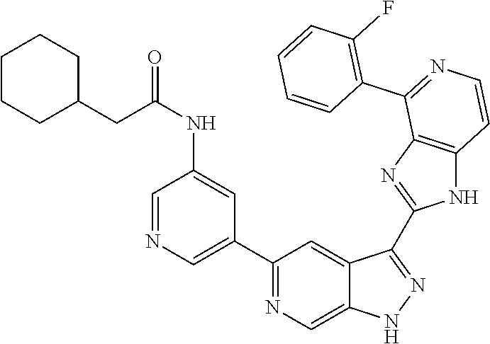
C1(C2=NC=C3C(=C2)C(C2=NC4=C(N2)C=CN=C4C2=C(F)C=CC=C2)=NN3)=CN=CC(NC(CC2CCCCC2)=O)=C1
